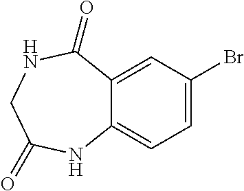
C12=CC(Br)=CC=C1NC(=O)CNC2=O
